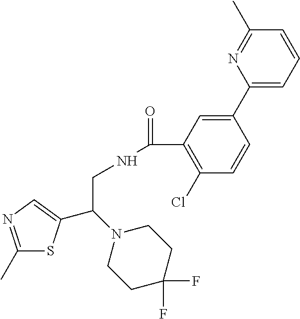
C1(C)=NC=C(C(N2CCC(F)(F)CC2)CNC(=O)C2=C(Cl)C=CC(C3=CC=CC(C)=N3)=C2)S1
